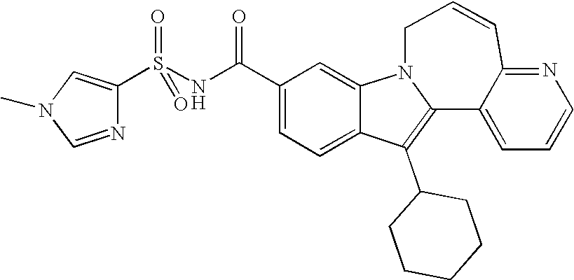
C1(C(NS(=O)(=O)C2=CN(C)C=N2)=O)=CC=C2C(=C1)N1C(=C2C2CCCCC2)C2=CC=CN=C2C=CC1
